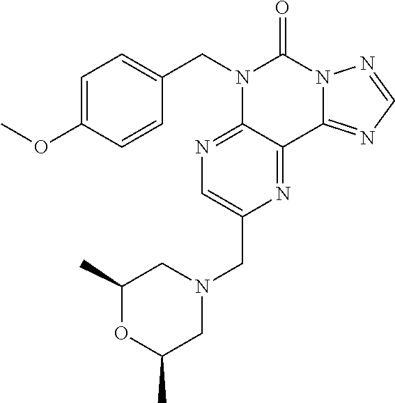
C1=C(OC)C=CC(CN2C3=NC=C(CN4CC(C)OC(C)C4)N=C3C3=NC=NN3C2=O)=C1
